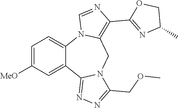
C1=C([MeO])C=C2C(=C1)N1C(=C(C3=NC(C)CO3)N=C1)CN1C2=NN=C1COC
